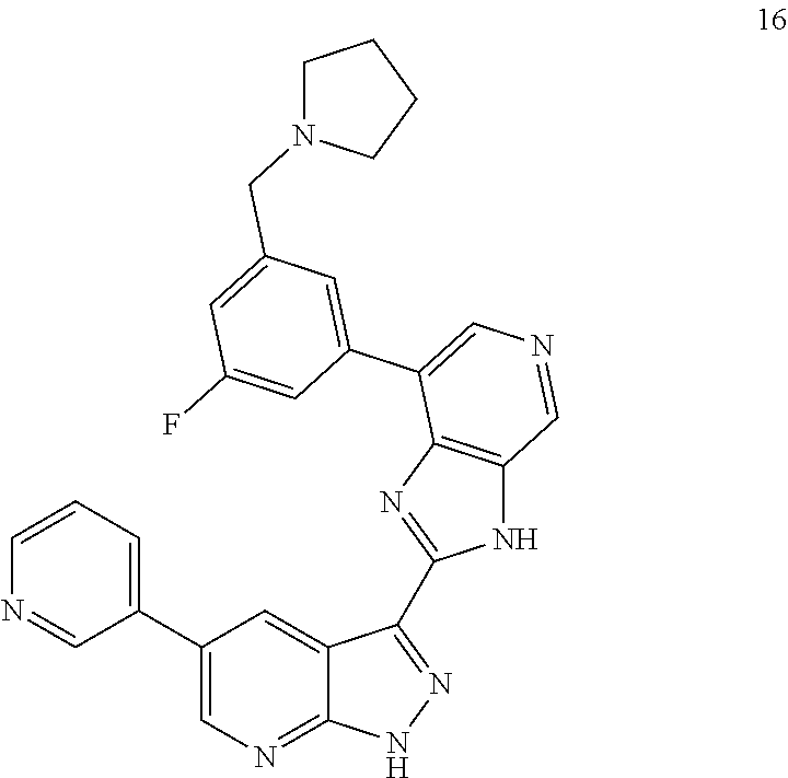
C1=CN=CC(C2=CN=C3C(=C2)C(C2=NC4=C(N2)C=NC=C4C2=CC(CN4CCCC4)=CC(F)=C2)=NN3)=C1
